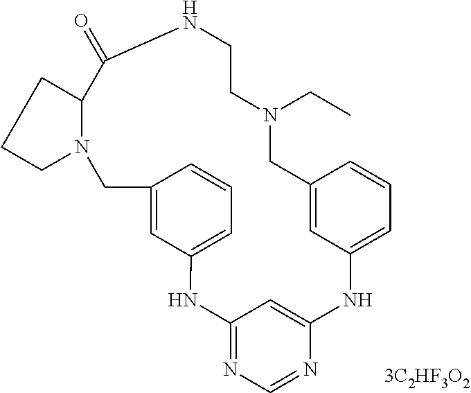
C12=CC(=CC=C1)NC1=NC=NC(=C1)NC1=CC=CC(=C1)CN(CC)CCNC(=O)C1N(C2)CCC1
